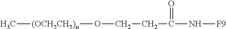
[(OCH2CH2)n](C)OCCC(N[F9])=O
